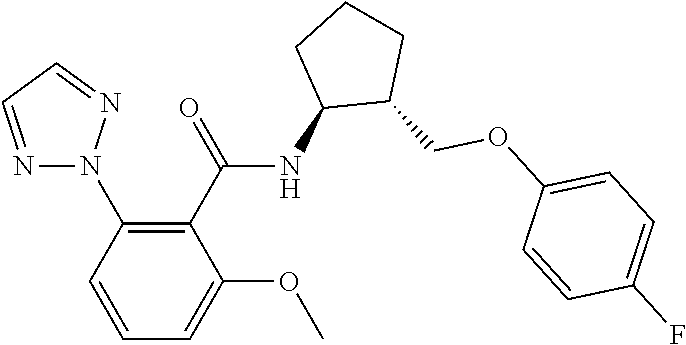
N1(C2=C(C(=O)NC3C(COC4=CC=C(F)C=C4)CCC3)C(OC)=CC=C2)N=CC=N1
